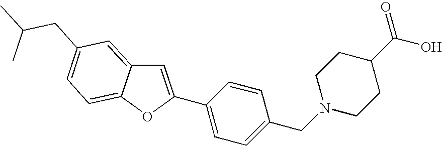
C1=C(C2=CC=C(CN3CCC(C(O)=O)CC3)C=C2)OC2=CC=C(CC(C)C)C=C12
